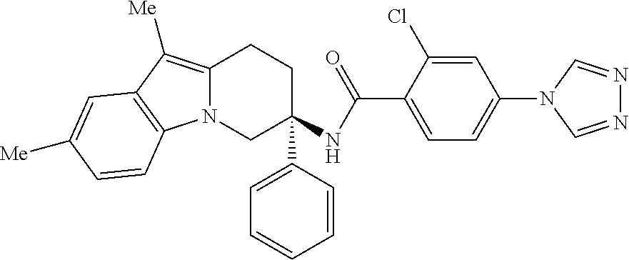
C1=C(Cl)C(C(NC2(C3=CC=CC=C3)CCC3=C([Me])C4=C(N3C2)C=CC([Me])=C4)=O)=CC=C1N1C=NN=C1
